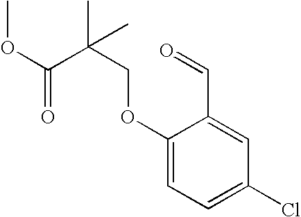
C1(OCC(C(=O)OC)(C)C)=CC=C(Cl)C=C1C=O
